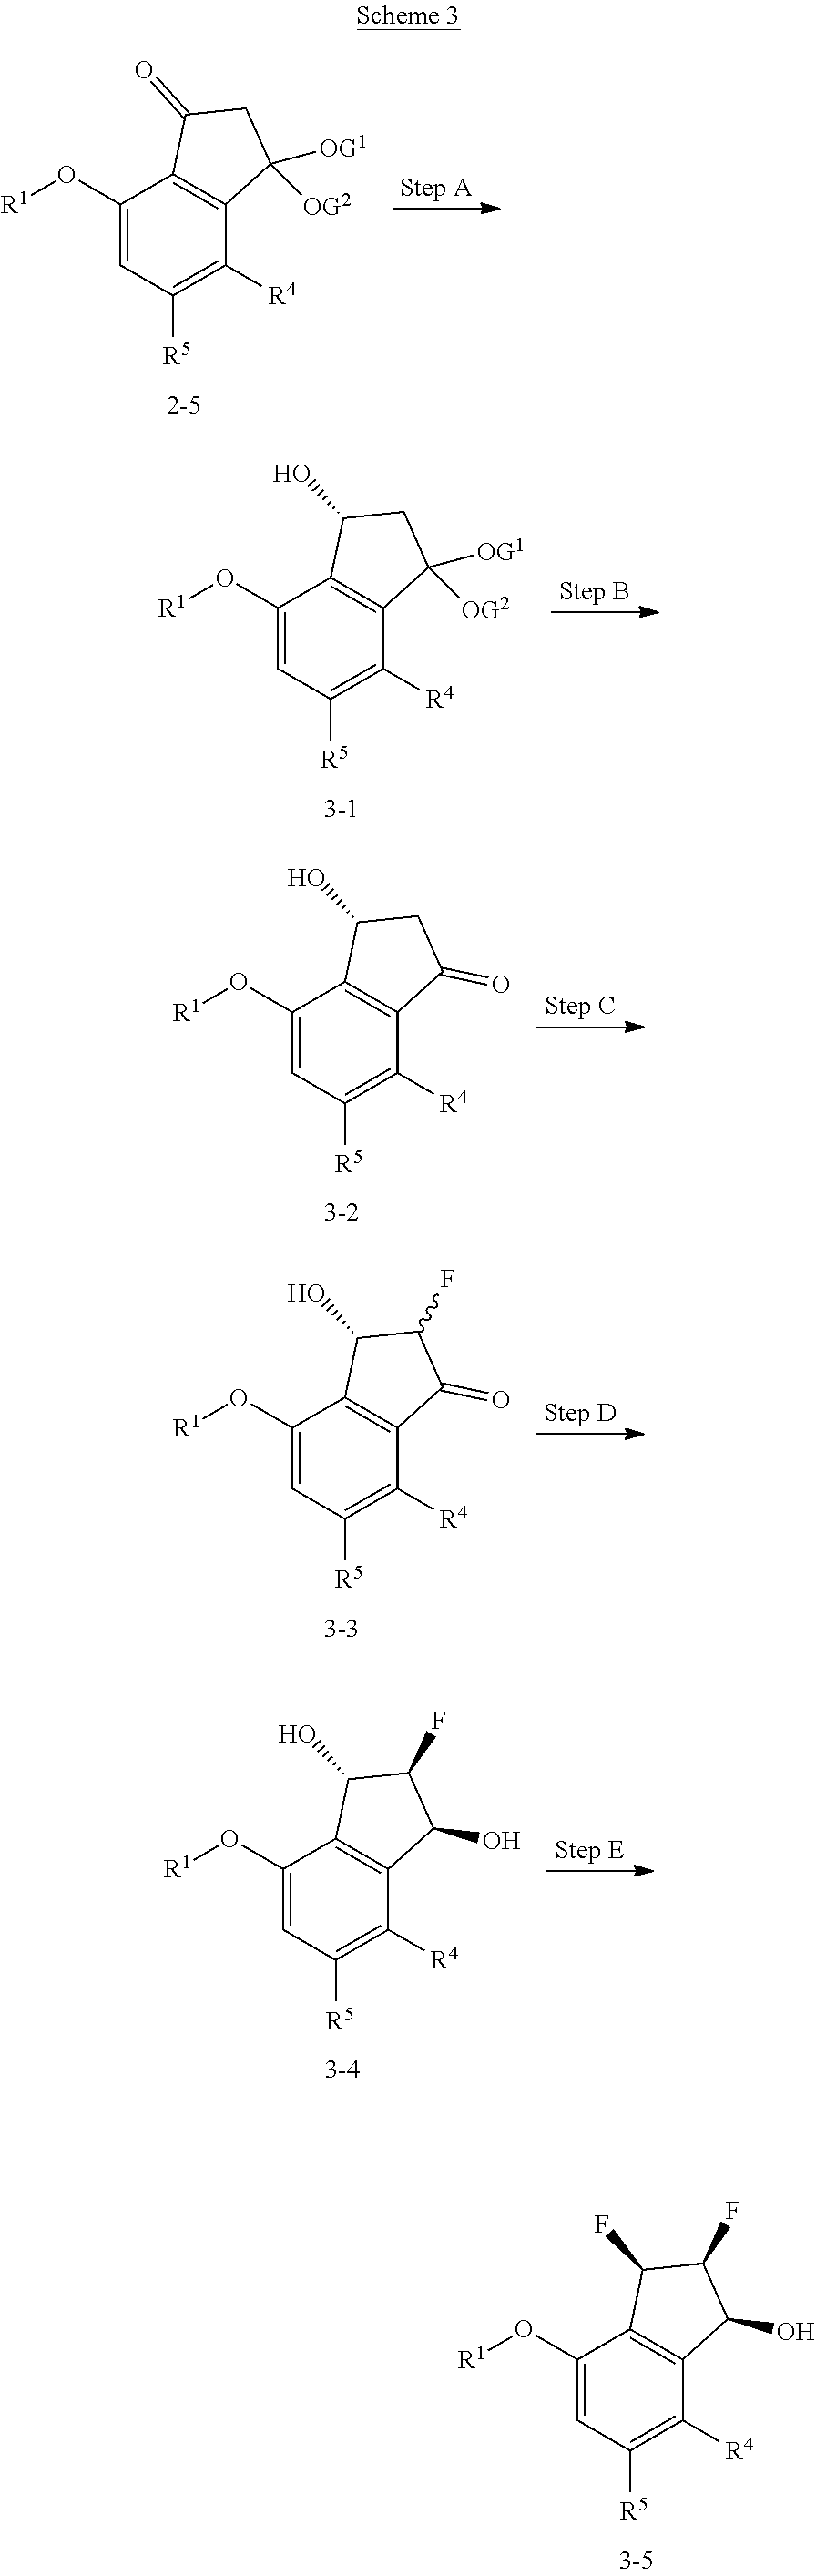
C1(O[R1])=CC([R5])=C([R4])C2=C1C(F)C(F)C2O.C1(O[R1])=CC([R5])=C([R4])C2=C1C(=O)CC2([OG1])[OG2].C1(O[R1])=CC([R5])=C([R4])C2=C1C(O)CC2([OG1])[OG2].C1(O[R1])=CC([R5])=C([R4])C2=C1C(O)CC2=O.C1(O[R1])=CC([R5])=C([R4])C2=C1C(O)C(F)C2=O.C1(O[R1])=CC([R5])=C([R4])C2=C1C(O)C(F)C2O
